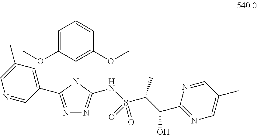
N1=C(C2=CC(C)=CN=C2)N(C2=C(OC)C=CC=C2OC)C(NS(C(C(O)C2=NC=C(C)C=N2)C)(=O)=O)=N1
